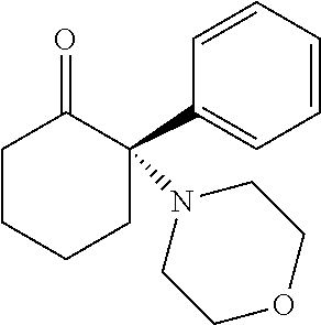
C1CCCC(C2=CC=CC=C2)(N2CCOCC2)C1=O
